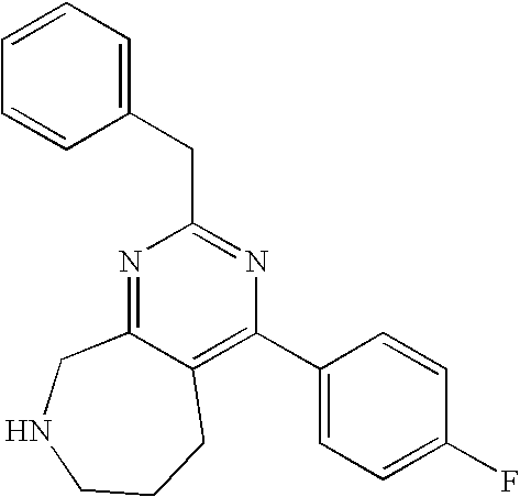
N1=C2C(=C(C3=CC=C(F)C=C3)N=C1CC1=CC=CC=C1)CCCNC2
